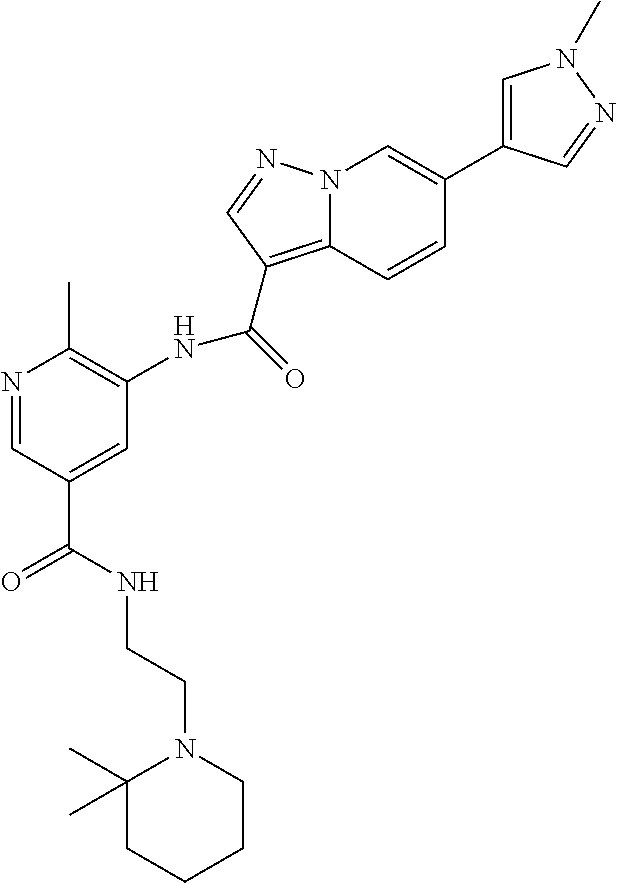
N1(CCNC(C2=CC(NC(C3=C4N(C=C(C5=CN(C)N=C5)C=C4)N=C3)=O)=C(C)N=C2)=O)CCCCC1(C)C
